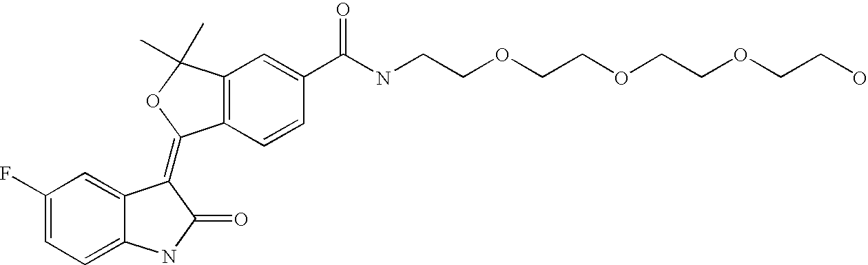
C12=C(C=CC(C(NCCOCCOCCOCCO)=O)=C1)C(=C1C3=CC(F)=CC=C3NC1=O)OC2(C)C
